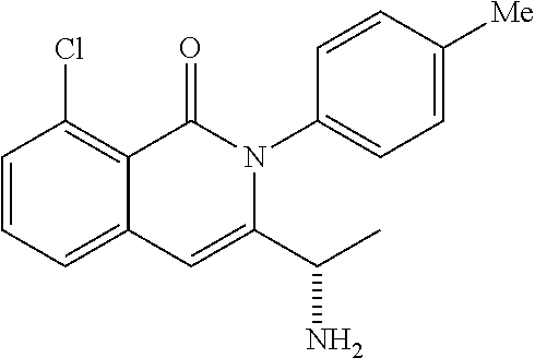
C1=CC=C2C(=C1Cl)C(=O)N(C1=CC=C([Me])C=C1)C(C(C)N)=C2
